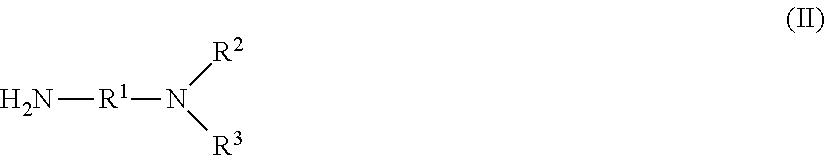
N[R1]N([R3])[R2]
